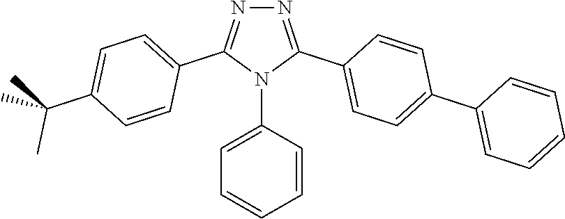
N1=C(C2=CC=C(C(C)(C)C)C=C2)N(C2=CC=CC=C2)C(C2=CC=C(C3=CC=CC=C3)C=C2)=N1
